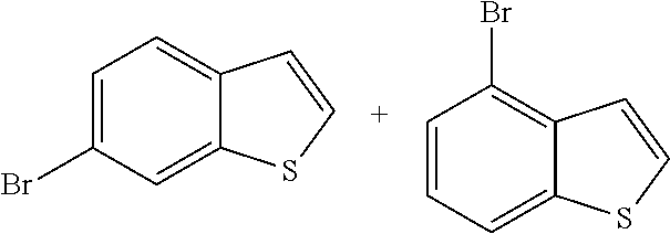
C1(Br)=CC=C2C(=C1)SC=C2.C1=CC(Br)=C2C(=C1)SC=C2
